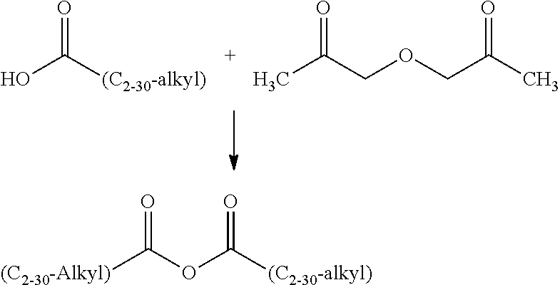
OC([(C2-30-alkyl)])=O.CC(COCC(C)=O)=O.[(C2-30-Alkyl)]C(OC([(C2-30-alkyl)])=O)=O
